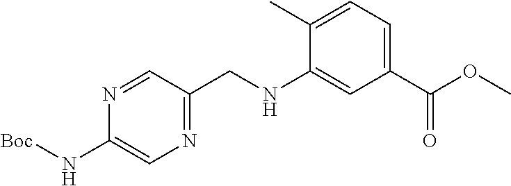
N1=C(CNC2=CC(C(OC)=O)=CC=C2C)C=NC(N[Boc])=C1
